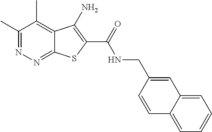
C1(C)=NN=C2C(=C1C)C(N)=C(C(=O)NCC1=CC3=CC=CC=C3C=C1)S2
